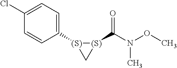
C1(Cl)=CC=C([(S)]2C[(S)]2C(N(OC)C)=O)C=C1
